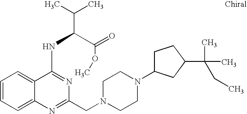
C1=CC=C2C(=C1)C(NC(C(C)C)C(=O)OC)=NC(CN1CCN(C3CCC(C(C)(C)CC)C3)CC1)=N2
